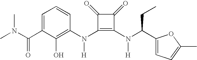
C(C1=CC=CC(N(C2=C(N(C(C3=CC=C(C)O3)CC)[H])C(=O)C2=O)[H])=C1O)(=O)N(C)C
